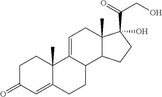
C1C(=O)C=C2C(C)(C1)C1=CCC3(C)C(C1CC2)CCC3(C(=O)CO)O
